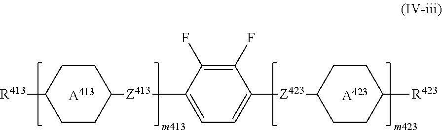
[A413].C1CC([Z413]C2=CC=C([Z423]C3CCC([R423])CC3)C(F)=C2F)CCC1[R413].[A423]
